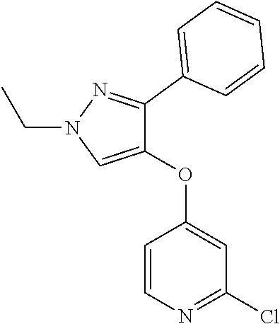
C1=CN=C(Cl)C=C1OC1=CN(CC)N=C1C1=CC=CC=C1
